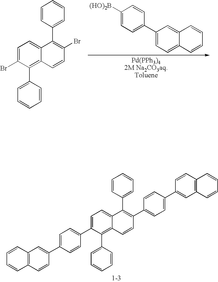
C1=CC2=C(C=C1)C=CC(C1=CC=C(C3=CC=C4C(=C3C3=CC=CC=C3)C=CC(C3=CC=C(C5=CC6=C(C=C5)C=CC=C6)C=C3)=C4C3=CC=CC=C3)C=C1)=C2.C1=C(Br)C(C2=CC=CC=C2)=C2C(=C1)C(C1=CC=CC=C1)=C(Br)C=C2.C1=C2C(=CC(C3=CC=C([(HO)2B])C=C3)=C1)C=CC=C2
